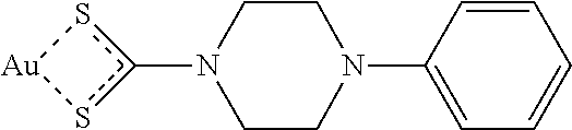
c1(N2CCN(C3=CC=CC=C3)CC2)s[Au]s1
